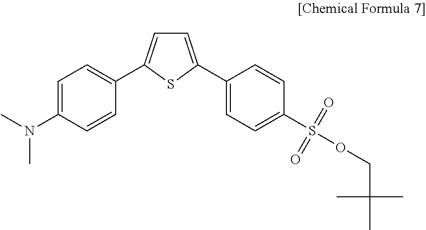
C1=C(N(C)C)C=CC(C2=CC=C(C3=CC=C(S(=O)(=O)OCC(C)(C)C)C=C3)S2)=C1
